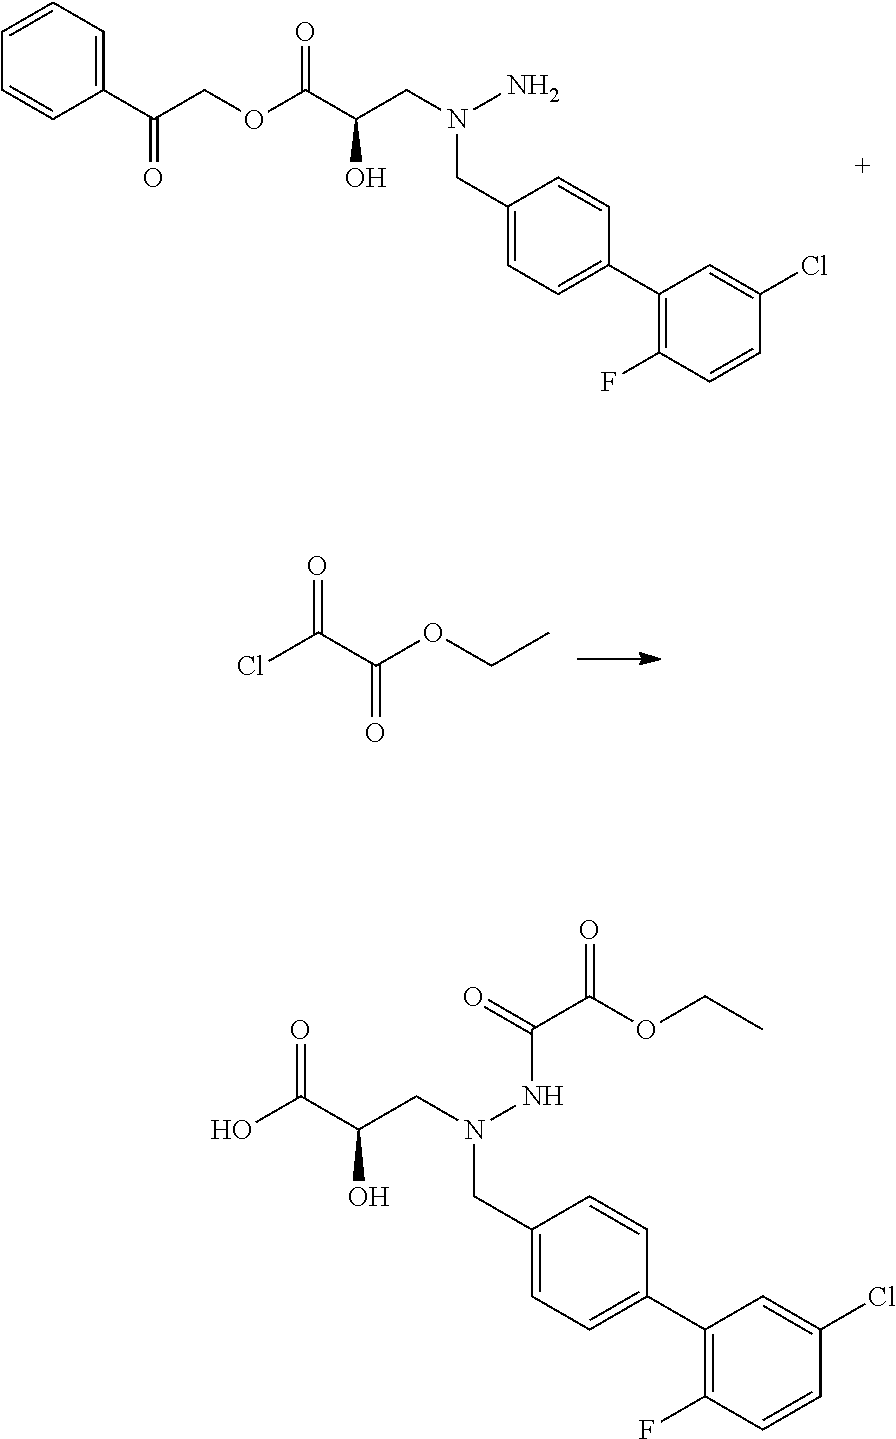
C1(C(COC(C(CN(N)CC2=CC=C(C3=C(F)C=CC(Cl)=C3)C=C2)O)=O)=O)=CC=CC=C1.O=C(C(OCC)=O)Cl.OC(C(CN(CC1=CC=C(C2=C(F)C=CC(Cl)=C2)C=C1)NC(C(OCC)=O)=O)O)=O
